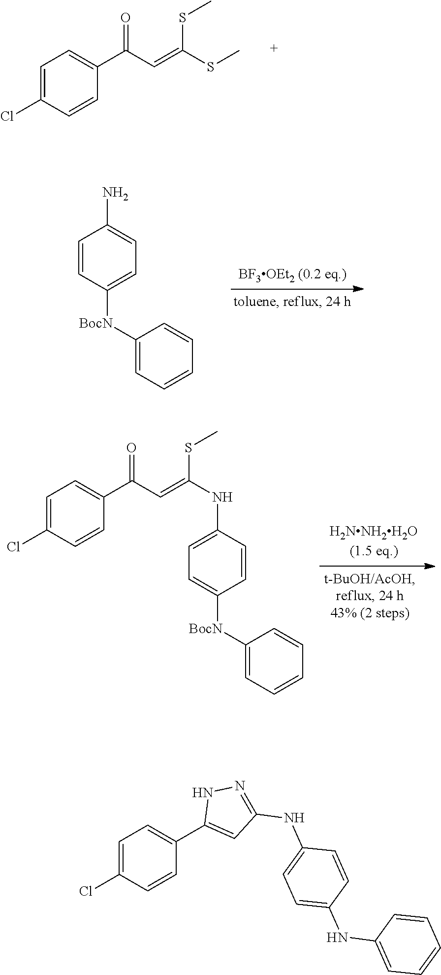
C1=C(Cl)C=CC(C(C=C(SC)SC)=O)=C1.C1=CC([BocN]C2=CC=CC=C2)=CC=C1N.C1=C(NC(=CC(C2=CC=C(Cl)C=C2)=O)SC)C=CC([BocN]C2=CC=CC=C2)=C1.C1=C(Cl)C=CC(C2=CC(NC3=CC=C(NC4=CC=CC=C4)C=C3)=NN2)=C1
